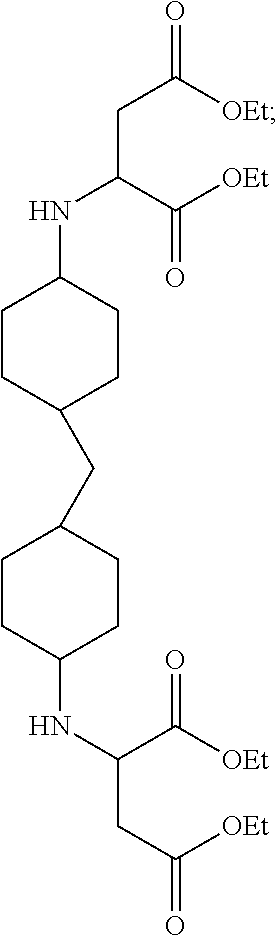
C1CC(CC2CCC(NC(CC([OEt])=O)C([OEt])=O)CC2)CCC1NC(CC([OEt])=O)C([OEt])=O
